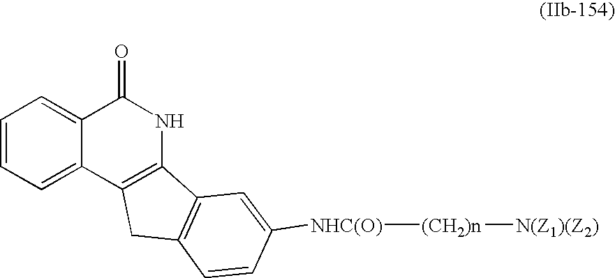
C1=CC=C2C(=C1)C(=O)NC1=C2CC2=C1C=C([NHC(O)][(CH2)n][N(Z1)(Z2)])C=C2
